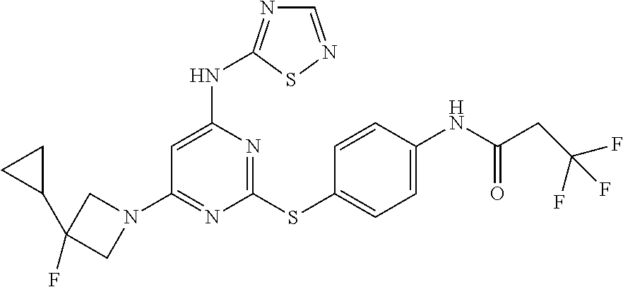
C1(SC2=CC=C(NC(CC(F)(F)F)=O)C=C2)=NC(NC2=NC=NS2)=CC(N2CC(F)(C3CC3)C2)=N1
